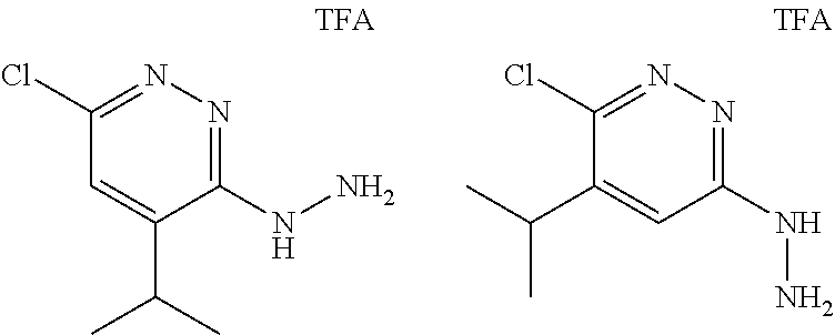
C1(NN)=NN=C(Cl)C=C1C(C)C.C1(NN)=NN=C(Cl)C(C(C)C)=C1
